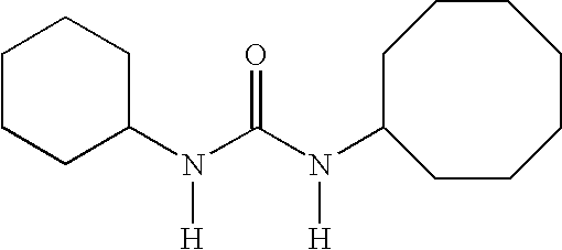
C1CCC(N(C(N(C2CCCCCCC2)[H])=O)[H])CC1
